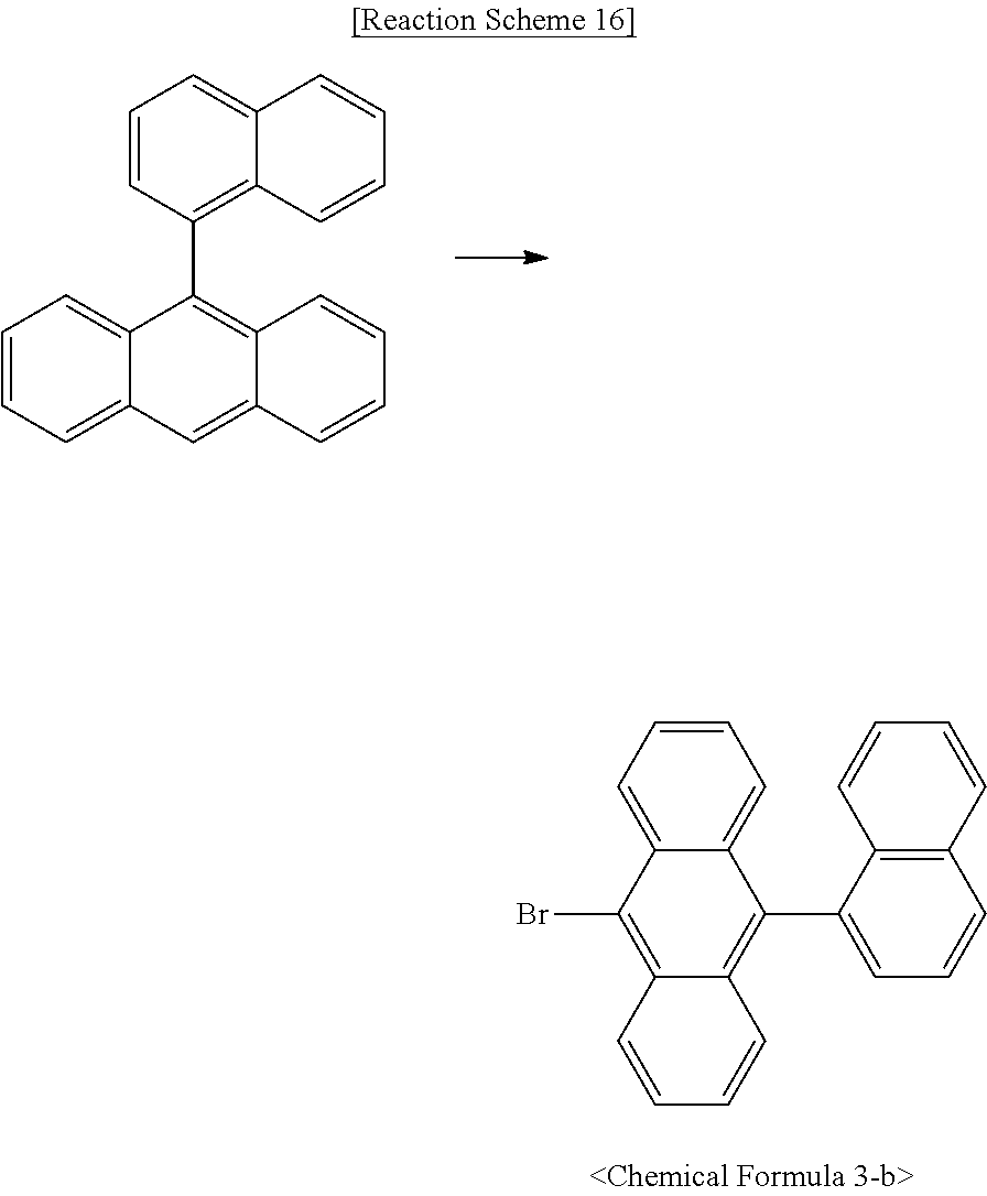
C1=CC=C2C(=C1)C(C1=C3C(=CC=C1)C=CC=C3)=C1C(=C2)C=CC=C1.C1=CC=C2C(=C1)C(C1=CC=CC3=C1C=CC=C3)=C1C(=C2Br)C=CC=C1
